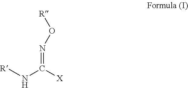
[R]NC([X])=NO[R]
